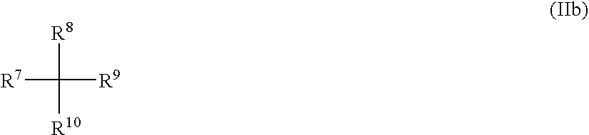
[R8]C([R10])([R9])[R7]
